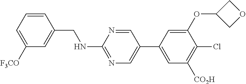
C1=CC(CNC2=NC=C(C3=CC([CO2H])=C(Cl)C(OC4COC4)=C3)C=N2)=CC([F3CO])=C1
